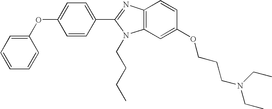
C1(C2=NC3=C(N2CCCC)C=C(OCCCN(CC)CC)C=C3)=CC=C(OC2=CC=CC=C2)C=C1
